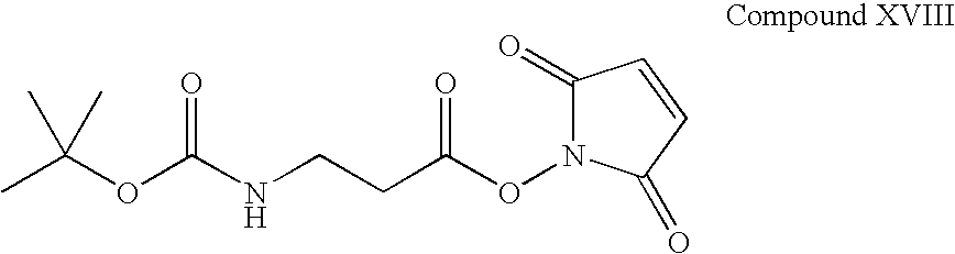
O(C(NCCC(ON1C(=O)C=CC1=O)=O)=O)C(C)(C)C
